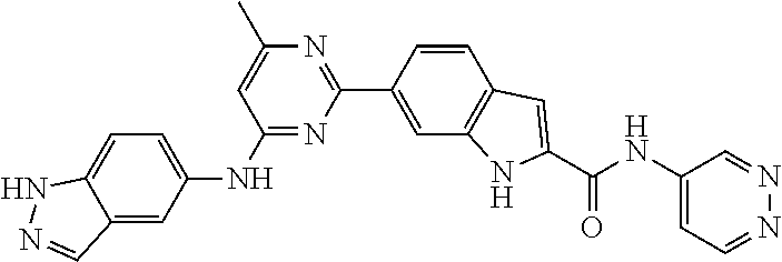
C1=C(NC2=NC(C3=CC4=C(C=C3)C=C(C(NC3=CC=NN=C3)=O)N4)=NC(C)=C2)C=C2C(=C1)NN=C2
